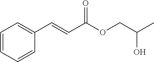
C1(C=CC(OCC(C)O)=O)=CC=CC=C1
